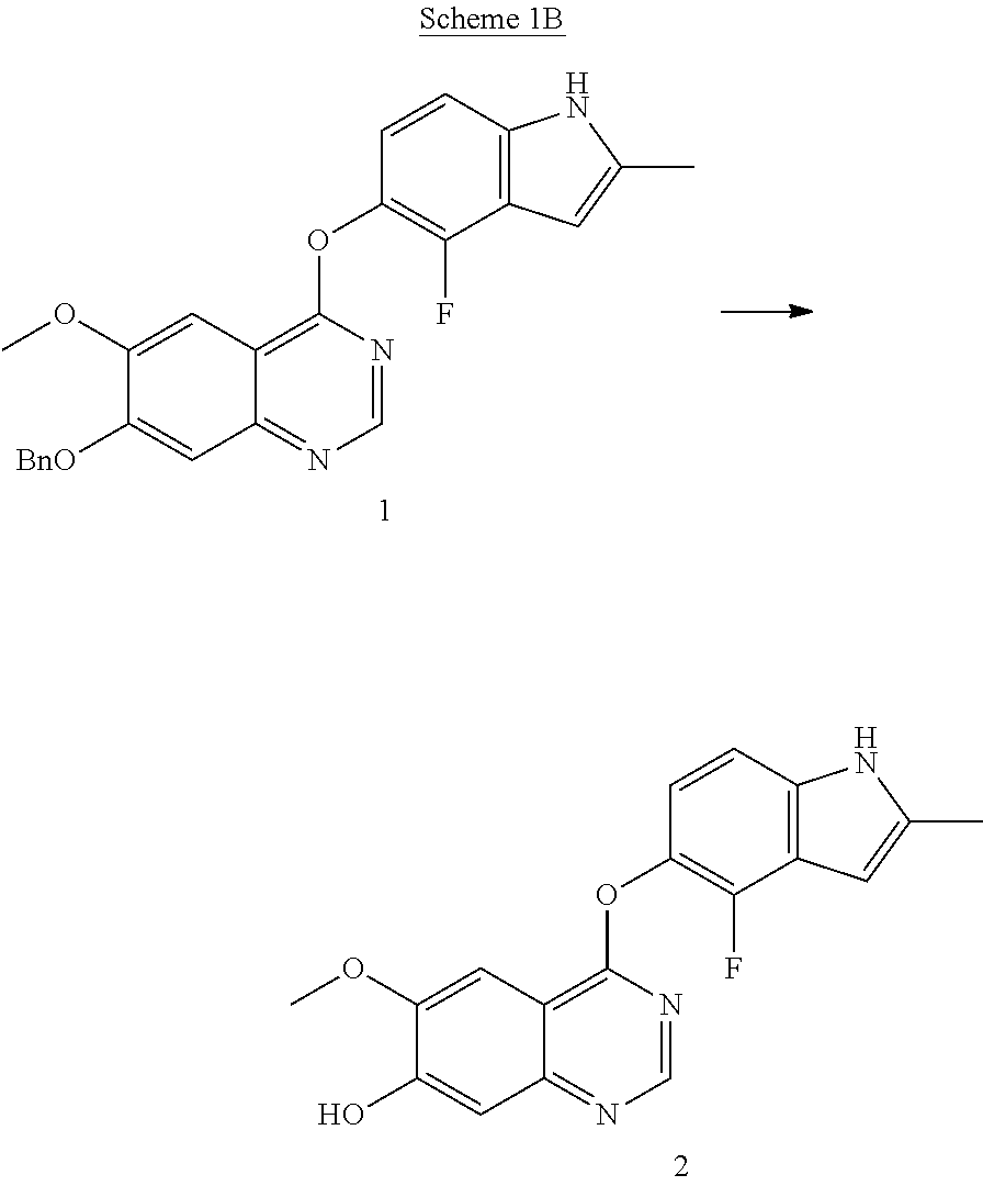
C1(OC)=CC2=C(OC3=C(F)C4=C(C=C3)NC(C)=C4)N=CN=C2C=C1[BnO].C1(OC)=CC2=C(OC3=C(F)C4=C(C=C3)NC(C)=C4)N=CN=C2C=C1O
